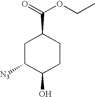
O=C(OCC)C1CC([N3])C(O)CC1
